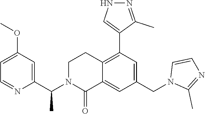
C1(C(N2C(=O)C3=CC(CN4C(C)=NC=C4)=CC(C4=CNN=C4C)=C3CC2)C)=CC(OC)=CC=N1
